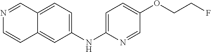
N1=CC2=CC=C(NC3=CC=C(OCCF)C=N3)C=C2C=C1
